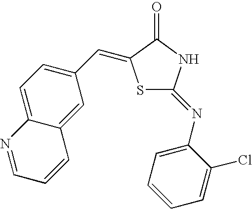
C12=CC(C=C3SC(=NC4=CC=CC=C4Cl)NC3=O)=CC=C1N=CC=C2
